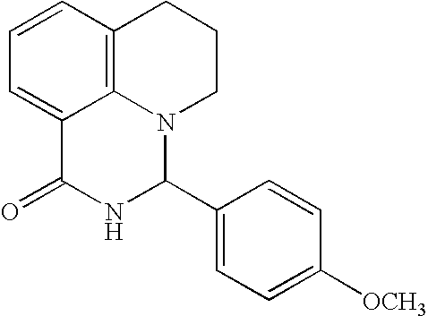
C1=CC2=C3C(=C1)C(=O)NC(C1=CC=C([OCH3])C=C1)N3CCC2
